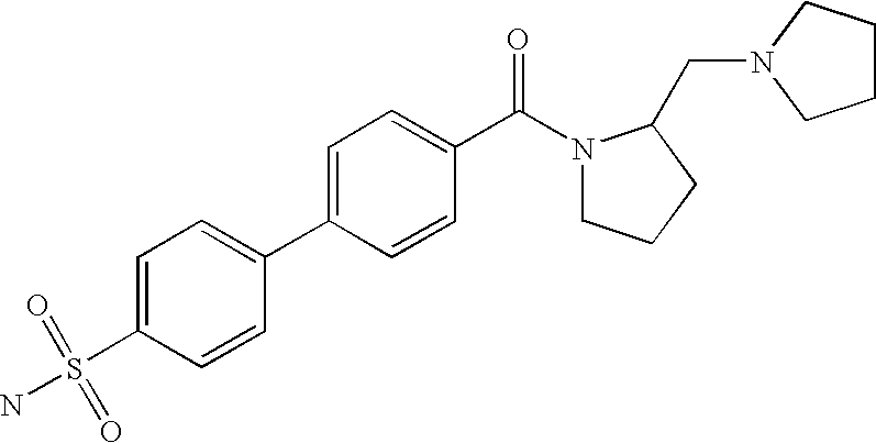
C1=C(S(=O)(=O)N)C=CC(C2=CC=C(C(N3CCCC3CN3CCCC3)=O)C=C2)=C1
